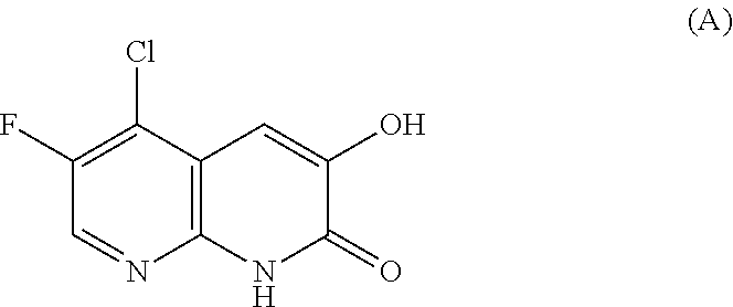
C1(F)=C(Cl)C2=C(N=C1)NC(=O)C(O)=C2
